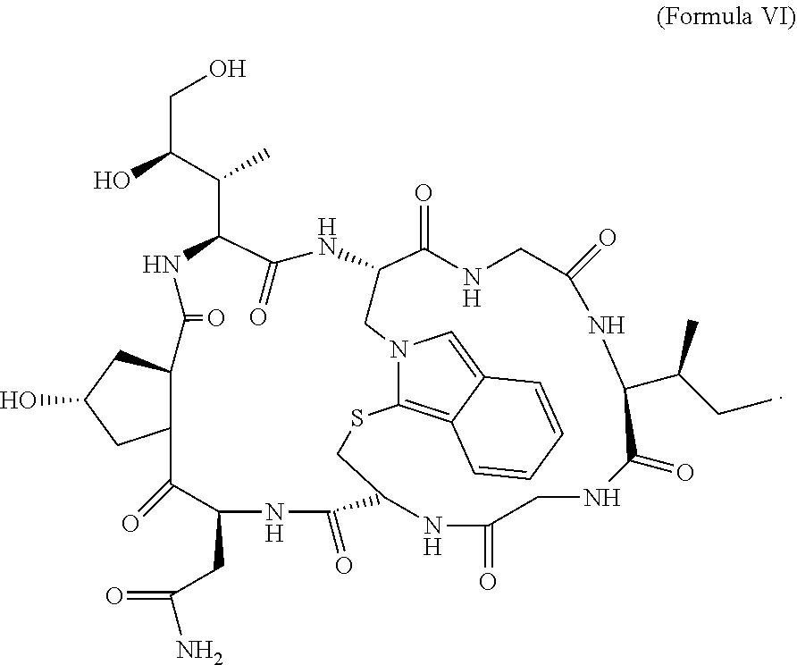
C12C(CC(O)C1)C(=O)NC(C(C)C(O)CO)C(=O)NC1C(=O)NCC(=O)NC(C(C)CC)C(=O)NCC(=O)NC(C(=O)NC(CC(=O)N)C2=O)CSC2=C3C(=CN2C1)C=CC=C3
